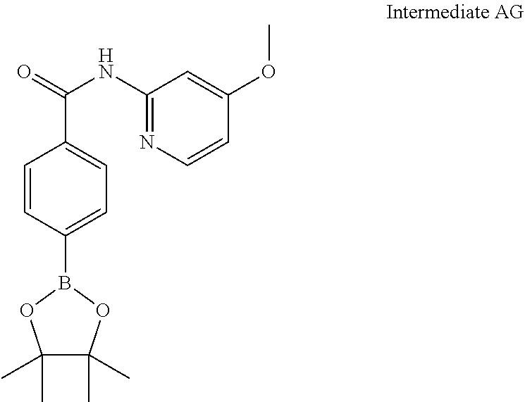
C1=CC(B2OC(C)(C)C(C)(C)O2)=CC=C1C(=O)NC1=NC=CC(OC)=C1
